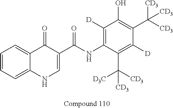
C1([D])=C(NC(C2=CNC3=CC=CC=C3C2=O)=O)C(C([CD3])([D3C])[CD3])=C([D])C(C([CD3])([CD3])[CD3])=C1O
